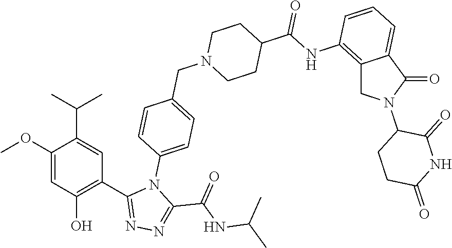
C1(OC)=CC(O)=C(C2=NN=C(C(NC(C)C)=O)N2C2=CC=C(CN3CCC(C(=O)NC4=C5C(=CC=C4)C(=O)N(C4C(=O)NC(=O)CC4)C5)CC3)C=C2)C=C1C(C)C
